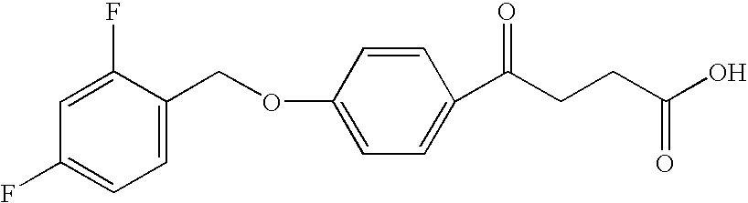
C1=C(COC2=CC=C(C(CCC(O)=O)=O)C=C2)C(F)=CC(F)=C1
